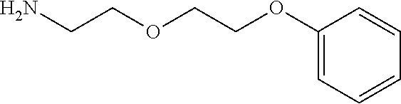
NCCOCCOC1=CC=CC=C1
